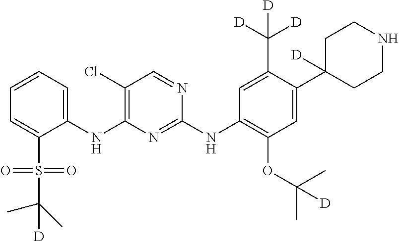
C1(NC2=C(Cl)C=NC(NC3=C(OC(C)(C)[D])C=C(C4([D])CCNCC4)C(C([D])([D])[D])=C3)=N2)=CC=CC=C1S(=O)(=O)C(C)(C)[D]
